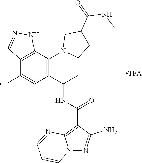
C12=C(C(N3CCC(C(=O)NC)C3)=C(C(NC(C3=C4N(N=C3N)C=CC=N4)=O)C)C=C1Cl)NN=C2
